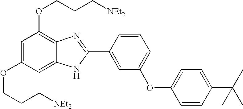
C1=C(OCCC[NEt2])C=C2C(=C1OCCC[NEt2])N=C(C1=CC(OC3=CC=C(C(C)(C)C)C=C3)=CC=C1)N2
